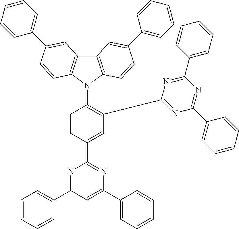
C12=C(N(C3=C(C4=NC(C5=CC=CC=C5)=NC(C5=CC=CC=C5)=N4)C=C(C4=NC(C5=CC=CC=C5)=CC(C5=CC=CC=C5)=N4)C=C3)C3=C1C=C(C1=CC=CC=C1)C=C3)C=CC(C1=CC=CC=C1)=C2
